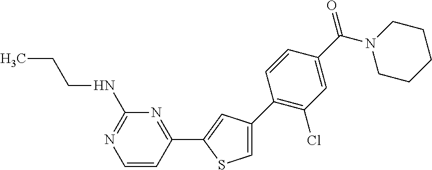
C1(NCCC)=NC=CC(C2=CC(C3=C(Cl)C=C(C(N4CCCCC4)=O)C=C3)=CS2)=N1
